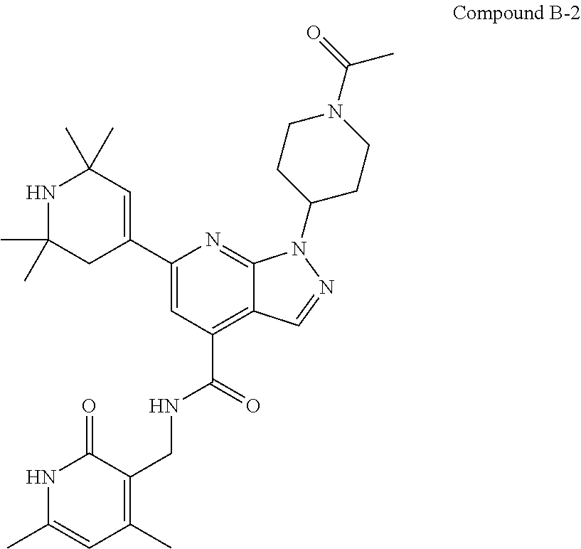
N1C(C)=CC(C)=C(CNC(C2=C3C(=NC(C4=CC(C)(C)NC(C)(C)C4)=C2)N(C2CCN(C(=O)C)CC2)N=C3)=O)C1=O
